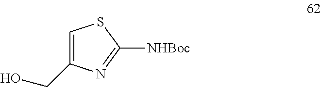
C1=C(CO)N=C([NHBoc])S1
